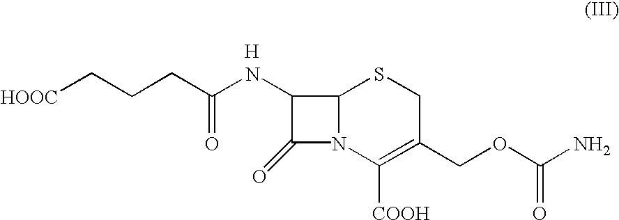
C12N(C([COOH])=C(COC(N)=O)CS1)C(=O)C2NC(CCC[HOOC])=O.[H]
